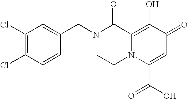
C1(Cl)=C(Cl)C=CC(CN2CCN3C(=C(O)C(=O)C=C3C(O)=O)C2=O)=C1
